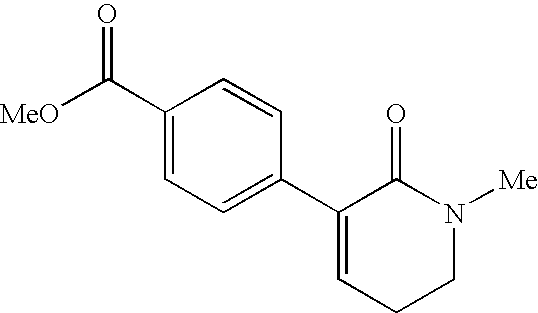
C1(C2=CC=C(C([MeO])=O)C=C2)=CCCN([Me])C1=O
